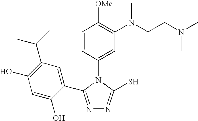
C1(C2=NN=C(S)N2C2=CC(N(CCN(C)C)C)=C([OMe])C=C2)=CC(C(C)C)=C(O)C=C1O
